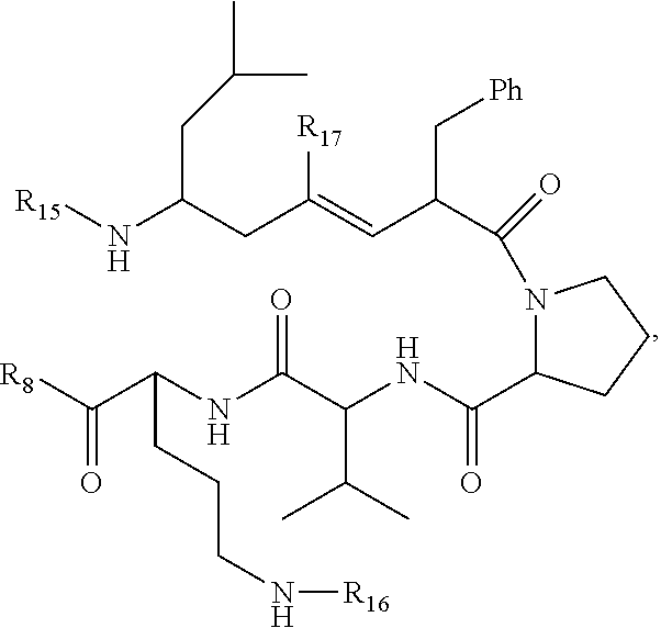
N1(C(C(C=C(CC(N[R15])CC(C)C)[R17])C[Ph])=O)C(C(NC(C(C)C)C(=O)NC(C([R8])=O)CCCN[R16])=O)CCC1
